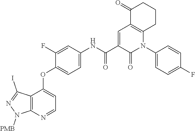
C1(OC2=CC=NC3=C2C(I)=NN3[PMB])=CC=C(NC(C2=CC3=C(CCCC3=O)N(C3=CC=C(F)C=C3)C2=O)=O)C=C1F
